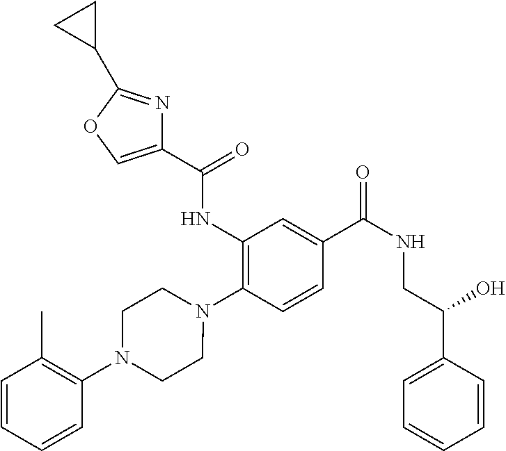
C1(NC(=O)C2=COC(C3CC3)=N2)=C(N2CCN(C3=C(C)C=CC=C3)CC2)C=CC(C(NCC(C2=CC=CC=C2)O)=O)=C1
